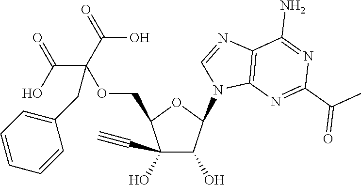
C1(O)(C#C)C(O)C(N2C=NC3=C2N=C(C(=O)C)N=C3N)OC1COC(C(=O)O)(C(=O)O)CC1=CC=CC=C1
